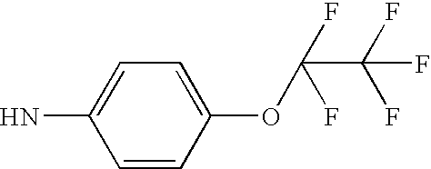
C1=C(OC(C(F)(F)F)(F)F)C=CC(N)=C1
